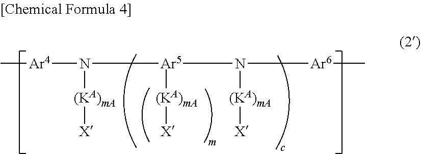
C[Ar4]N([Ar5](N([Ar6]C)[(KA)mA][X])[(KA)mA][X])[(KA)mA][X]
